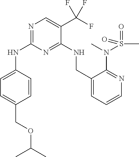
C1=CC(NC2=NC=C(C(F)(F)F)C(NCC3=CC=CN=C3N(C)S(C)(=O)=O)=N2)=CC=C1COC(C)C
